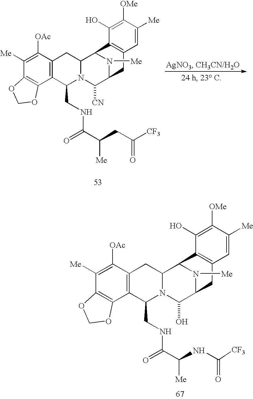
C12=C(C([OAc])=C([Me])C3=C1OCO3)CC1N(C2CNC(C([Me])CC([CF3])=O)=O)C([CN])C2N([Me])C1C1=C(C2)C=C([Me])C([OMe])=C1O.C12=C(C([OAc])=C([Me])C3=C1OCO3)CC1N(C2CNC(C([Me])NC(=O)[CF3])=O)C(O)C2N([Me])C1C1=C(C2)C=C([Me])C([OMe])=C1O
